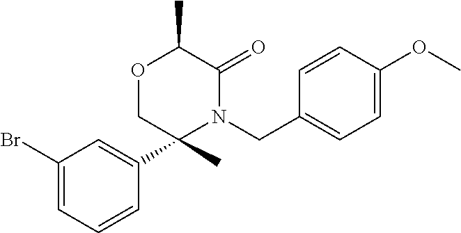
C1(Br)=CC=CC(C2(C)N(CC3=CC=C(OC)C=C3)C(=O)C(C)OC2)=C1
